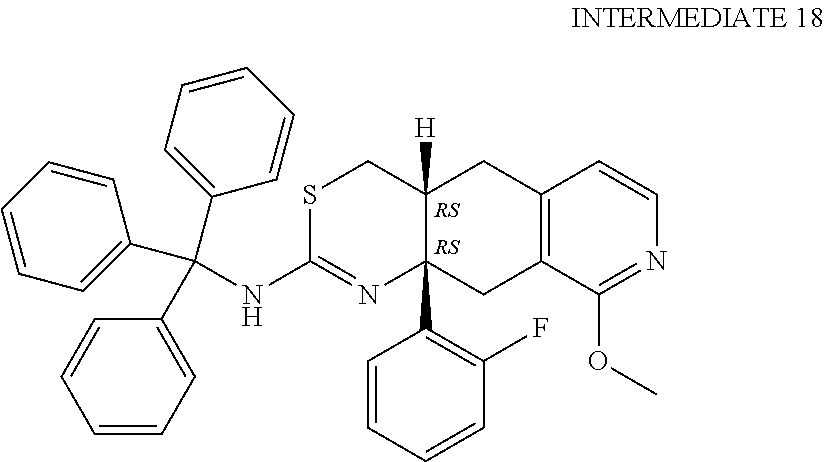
C(NC1=NC2(C3=C(F)C=CC=C3)C([H])(CS1)CC1=C(C2)C(OC)=NC=C1)(C1=CC=CC=C1)(C1=CC=CC=C1)C1=CC=CC=C1
